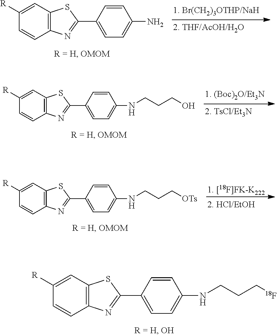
C12=C(N=C(C3=CC=C(NCCC[18F])C=C3)S1)C=CC([R])=C2.C12=C(N=C(C3=CC=C(N)C=C3)S1)C=CC([R])=C2.C12=C(N=C(C3=CC=C(NCCCO)C=C3)S1)C=CC([R])=C2.C12=C(N=C(C3=CC=C(NCCC[OTs])C=C3)S1)C=CC([R])=C2
